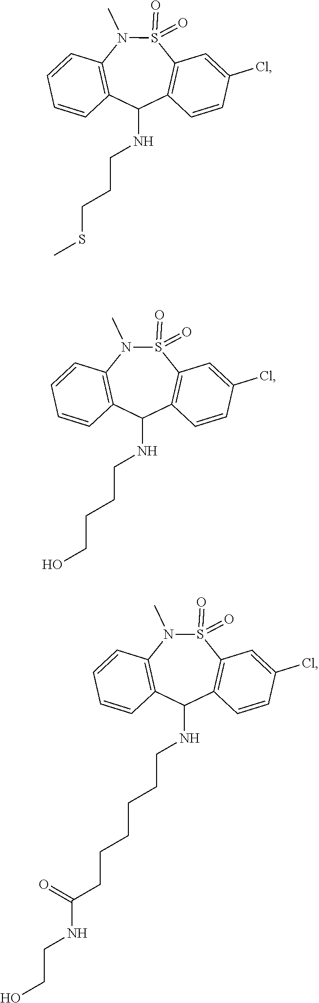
C1=CC2=C(C=C1)C(NCCCSC)C1=C(S(=O)(=O)N2C)C=C(Cl)C=C1.C1=CC2=C(C=C1)C(NCCCCO)C1=C(S(=O)(=O)N2C)C=C(Cl)C=C1.C1=CC2=C(C=C1)C(NCCCCCCC(NCCO)=O)C1=C(S(=O)(=O)N2C)C=C(Cl)C=C1
